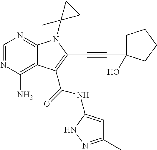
C1=NC(N)=C2C(=N1)N(C1(C)CC1)C(C#CC1(O)CCCC1)=C2C(=O)NC1=CC(C)=NN1
